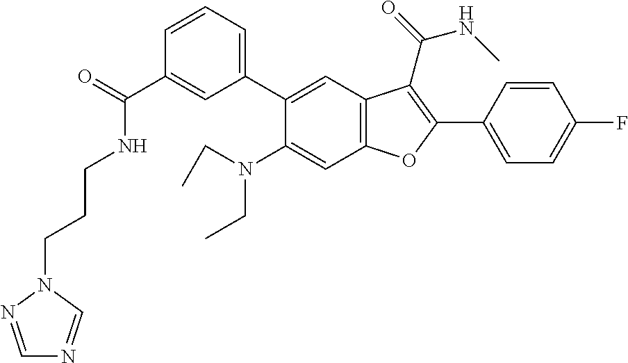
C1(C(=O)NCCCN2N=CN=C2)=CC(C2=CC3=C(C=C2N(CC)CC)OC(C2=CC=C(F)C=C2)=C3C(=O)NC)=CC=C1
